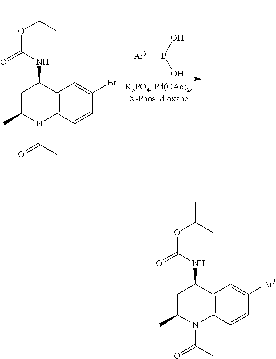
N(C1C2=C(N(C(=O)C)C(C)C1)C=CC(Br)=C2)C(OC(C)C)=O.[Ar3]B(O)O.N(C1C2=C(N(C(=O)C)C(C)C1)C=CC([Ar3])=C2)C(OC(C)C)=O
